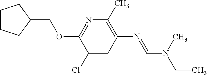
N1=C(OCC2CCCC2)C(Cl)=CC(N=CN(C)CC)=C1C
